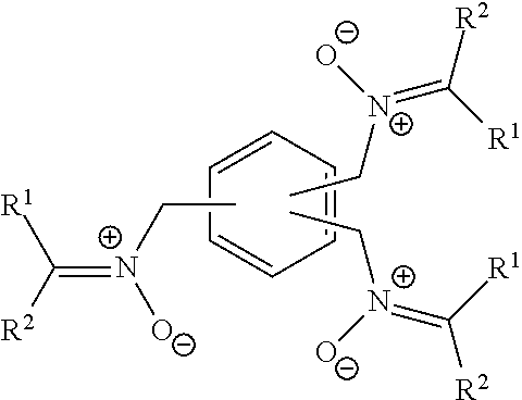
C(=[N+]([O-])CC)([R2])[R1].C1=CC=CC=C1.[N+](=C([R1])[R2])([O-])CC.[N+](=C([R1])[R2])([O-])CC
